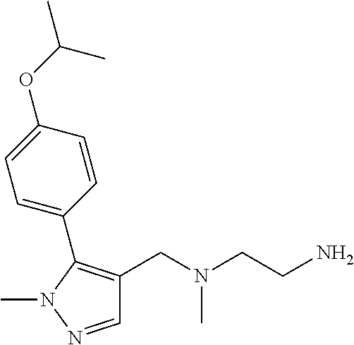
C1=NN(C)C(C2=CC=C(OC(C)C)C=C2)=C1CN(CCN)C
